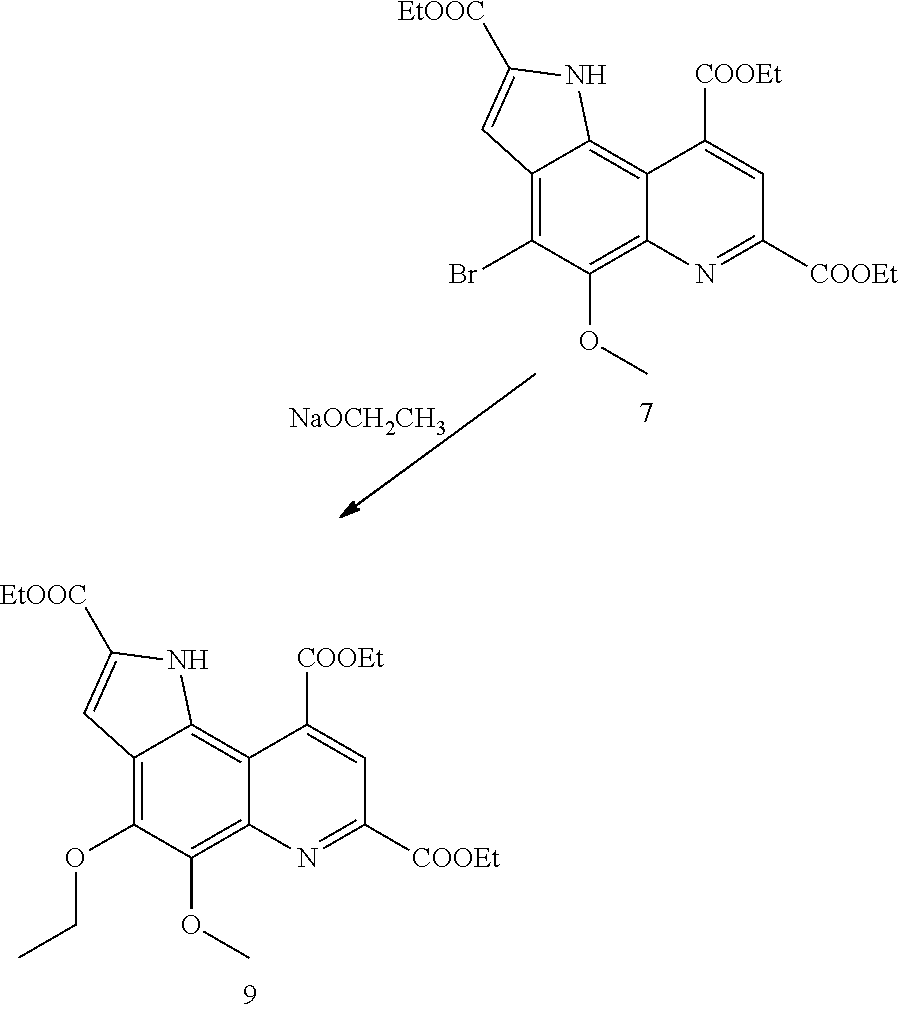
C12=C(Br)C(OC)=C3C(=C1NC([EtOOC])=C2)C([COOEt])=CC([COOEt])=N3.[NaOCH2CH3].C12=C(OCC)C(OC)=C3C(=C1NC([EtOOC])=C2)C([COOEt])=CC([COOEt])=N3
